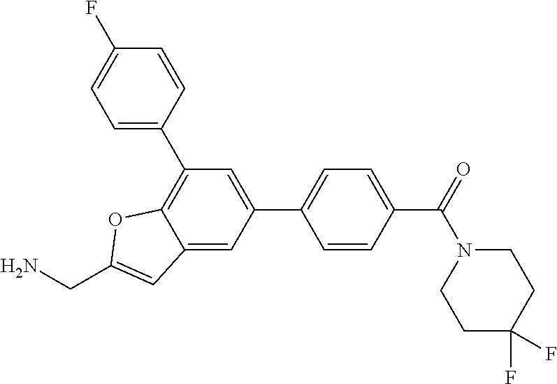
C1(C2=CC=C(C(=O)N3CCC(F)(F)CC3)C=C2)=CC(C2=CC=C(F)C=C2)=C2C(=C1)C=C(CN)O2
